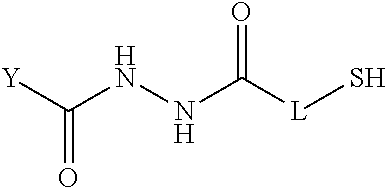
C(NNC([L]S)=O)([Y])=O
